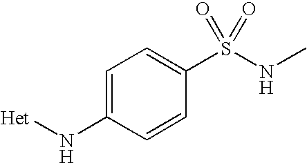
C1=C(N[Het])C=CC(S(NC)(=O)=O)=C1
